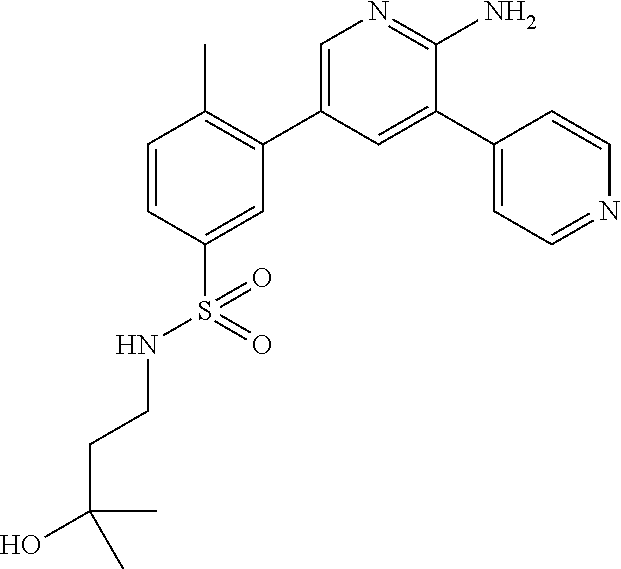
C1=CC(S(NCCC(C)(O)C)(=O)=O)=CC(C2=CN=C(N)C(C3=CC=NC=C3)=C2)=C1C
